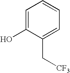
C1=C(O)C(C[CF3])=CC=C1
